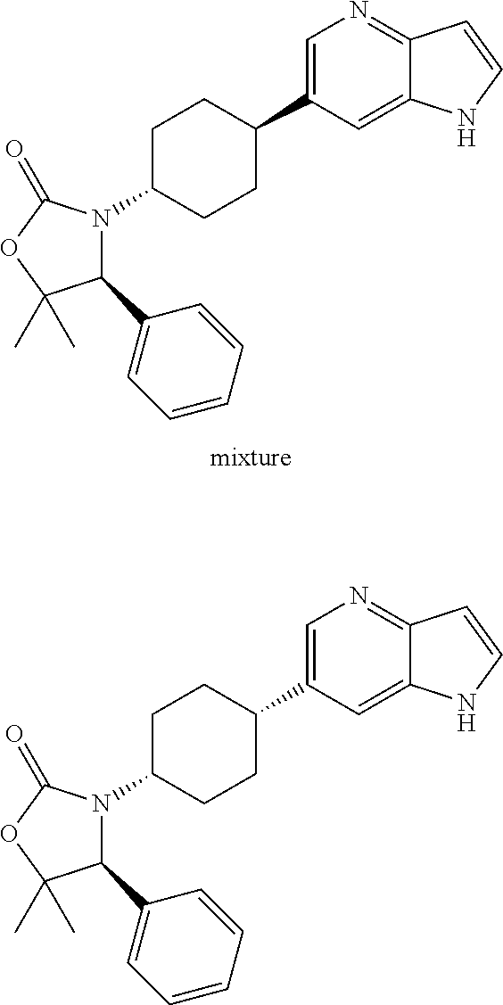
C1(C2=CC=CC=C2)N(C2CCC(C3=CN=C4C(=C3)NC=C4)CC2)C(=O)OC1(C)C.C1(C2=CC=CC=C2)N(C2CCC(C3=CN=C4C(=C3)NC=C4)CC2)C(=O)OC1(C)C
